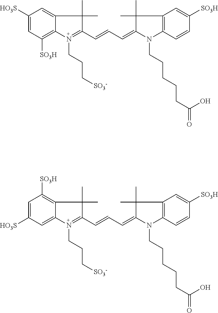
C1([HO3S])=CC([SO3H])=C2C(=C1)C(C)(C)C(C=CC=C1C(C)(C)C3=C(N1CCCCCC(=O)O)C=CC([SO3H])=C3)=N2CCC[SO3-].C1=C([HO3S])C=C2C(=C1[SO3H])C(C)(C)C(C=CC=C1C(C)(C)C3=C(N1CCCCCC(=O)O)C=CC([SO3H])=C3)=N2CCC[SO3-]
